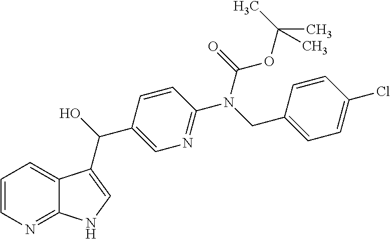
C1=CN=C2C(=C1)C(C(O)C1=CN=C(N(CC3=CC=C(Cl)C=C3)C(=O)OC(C)(C)C)C=C1)=CN2
